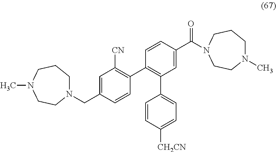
C1=C(C(=O)N2CCCN(C)CC2)C=CC(C2=C([CN])C=C(CN3CCCN(C)CC3)C=C2)=C1C1=CC=C([CH2CN])C=C1
